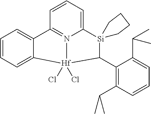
C1=CC=C2C(=C1)C1=N3C(=CC=C1)[Si]1(CCCC1)C(C1=C(C(C)C)C=CC=C1C(C)C)[Hf]23(Cl)Cl
